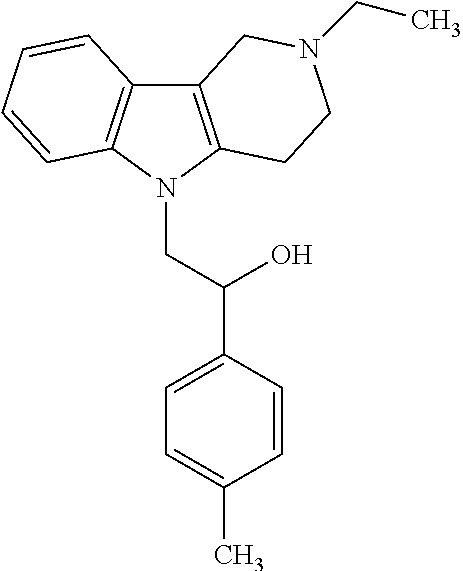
C12=C(N(CC(C3=CC=C(C)C=C3)O)C3=C1C=CC=C3)CCN(CC)C2
